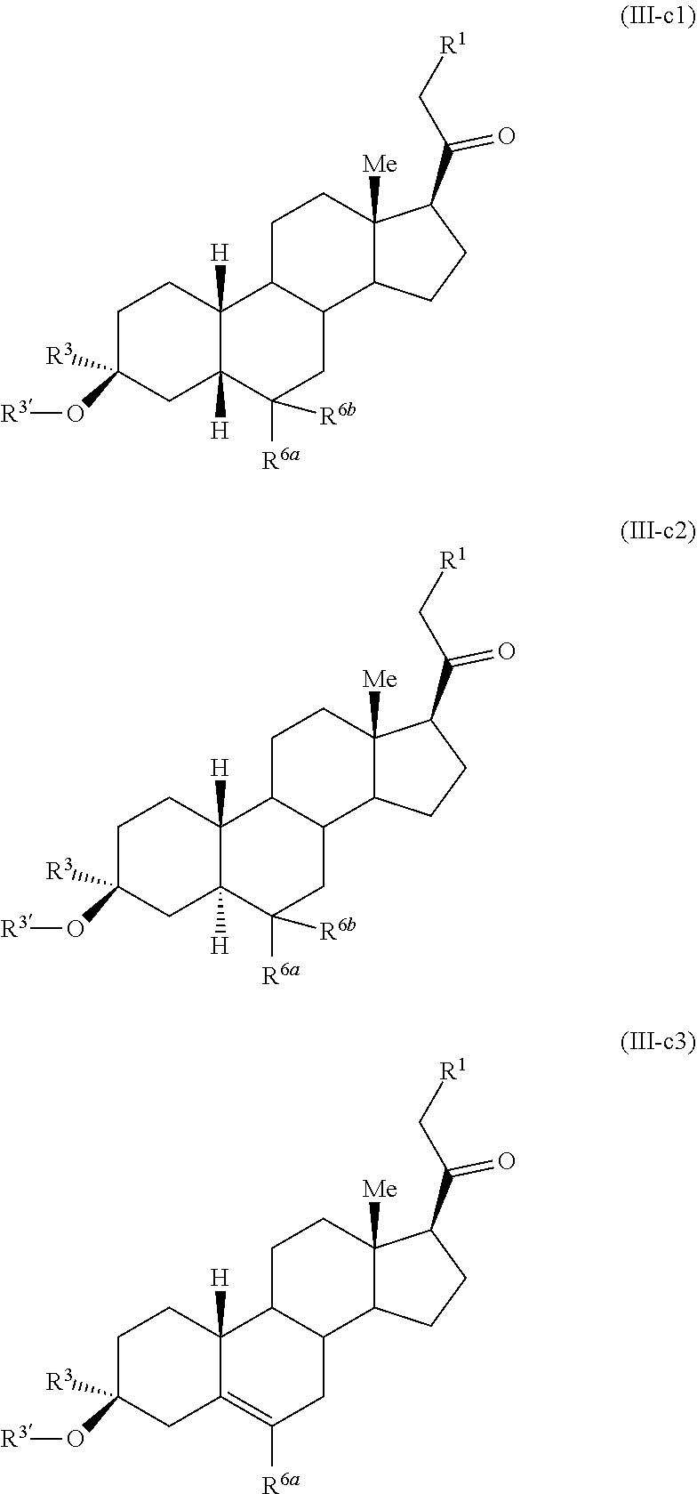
C1C([R3])(O[R3])CC2([H])C([H])(C1)C1C(CC2([R6a])[R6b])C2C([Me])(CC1)C(C(=O)C[R1])CC2.C1C([R3])(O[R3])CC2([H])C([H])(C1)C1C(CC2([R6a])[R6b])C2C([Me])(CC1)C(C(=O)C[R1])CC2.C1C([R3])(O[R3])CC2=C([R6a])CC3C(C2([H])C1)CCC1([Me])C3CCC1C(=O)C[R1]
